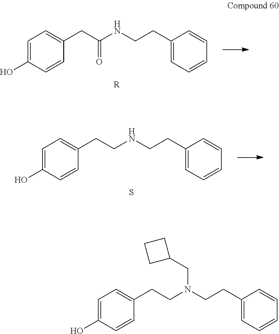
C1=C(O)C=CC(CC(NCCC2=CC=CC=C2)=O)=C1.[R].C1=C(O)C=CC(CCNCCC2=CC=CC=C2)=C1.S.C1=C(O)C=CC(CCN(CCC2=CC=CC=C2)CC2CCC2)=C1
